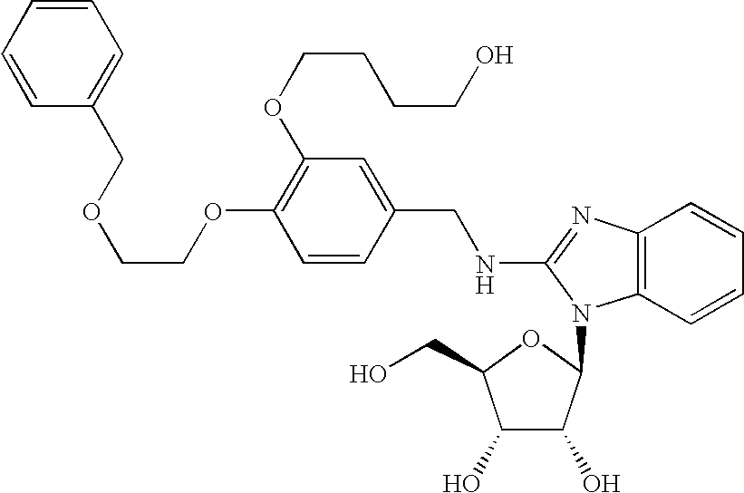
O(C1=C(OCCCCO)C=C(CNC2=NC3=C(C=CC=C3)N2C2C(O)C(O)C(CO)O2)C=C1)CCOCC1=CC=CC=C1
